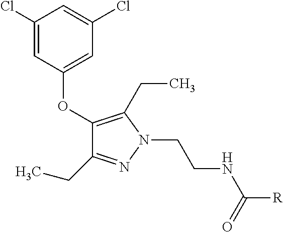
C1(OC2=CC(Cl)=CC(Cl)=C2)=C(CC)N(CCNC([R])=O)N=C1CC
